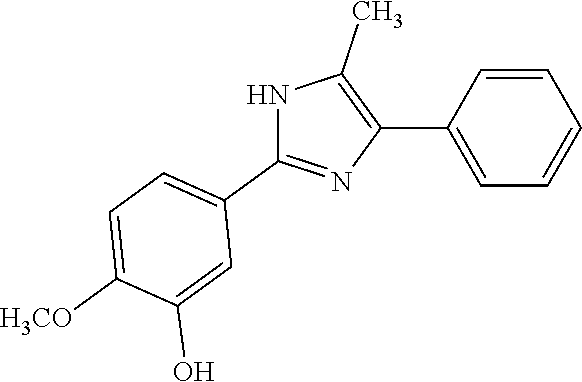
N1C(C2=CC=C([OCH3])C(O)=C2)=NC(C2=CC=CC=C2)=C1C
